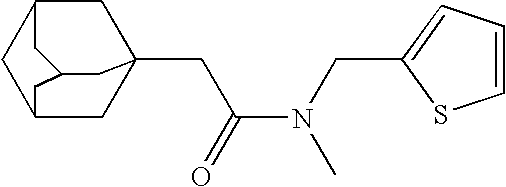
C1C2CC3(CC(N(C)CC4=CC=CS4)=O)CC1CC(C3)C2
